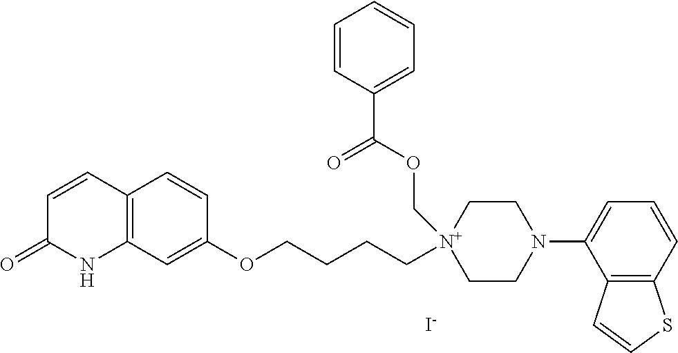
[I-].C12=C(C=C(OCCCC[N+]3(COC(C4=CC=CC=C4)=O)CCN(C4=CC=CC5=C4C=CS5)CC3)C=C1)NC(=O)C=C2
